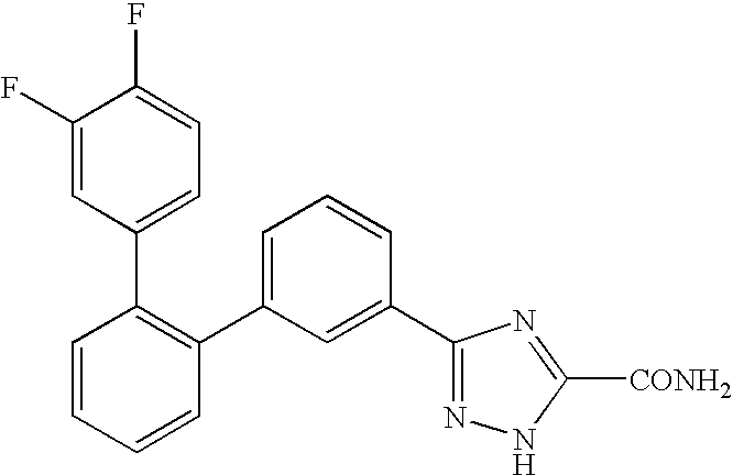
C1(C2=CC=CC(C3=NNC([CONH2])=N3)=C2)=C(C2=CC=C(F)C(F)=C2)C=CC=C1
